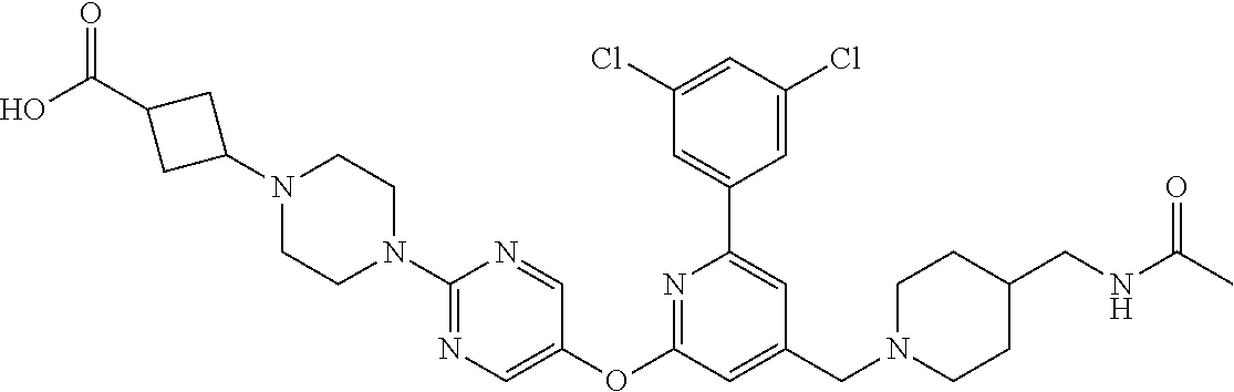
C1(Cl)=CC(Cl)=CC(C2=CC(CN3CCC(CNC(C)=O)CC3)=CC(OC3=CN=C(N4CCN(C5CC(C(O)=O)C5)CC4)N=C3)=N2)=C1
